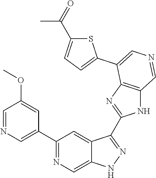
C1(C2=CN=CC(OC)=C2)=NC=C2C(=C1)C(C1=NC3=C(N1)C=NC=C3C1=CC=C(C(=O)C)S1)=NN2
